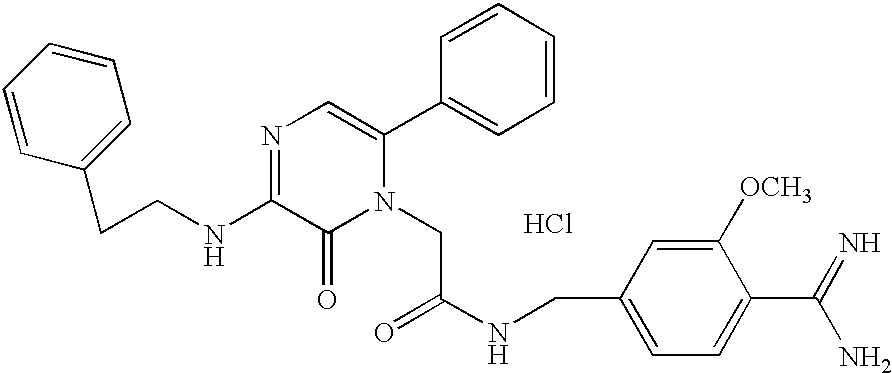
Cl.N1=C(NCCC2=CC=CC=C2)C(=O)N(CC(NCC2=CC=C(C(=N)N)C([OCH3])=C2)=O)C(C2=CC=CC=C2)=C1
